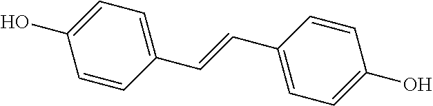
C1=C(O)C=CC(C=CC2=CC=C(O)C=C2)=C1
